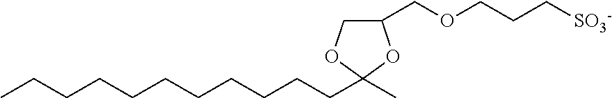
C1C(COCCC[SO3-])OC(CCCCCCCCCCC)(C)O1
